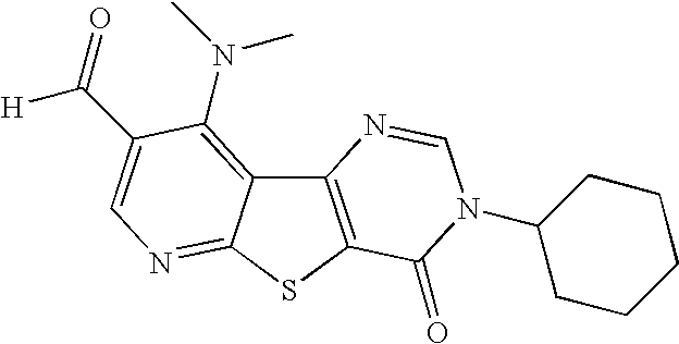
C12=C(SC3=NC=C(C(=O)[H])C(N(C)C)=C13)C(=O)N(C1CCCCC1)C=N2
